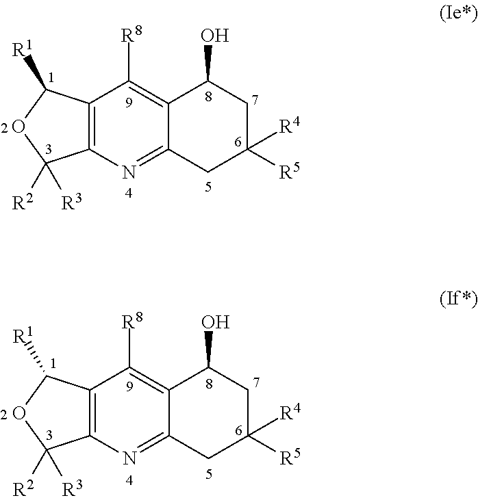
C12=C(N=C3C(=C1[R8])C(O)CC([R5])([R4])C3)C([R2])([R3])OC2[R1].C12=C(N=C3C(=C1[R8])C(O)CC([R5])([R4])C3)C([R2])([R3])OC2[R1]
